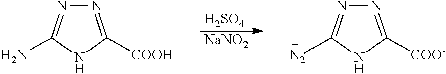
[H2SO4].[NaNO2].N1=C([COOH])NC(N)=N1.N1=C([COO-])NC([N2])=N1
